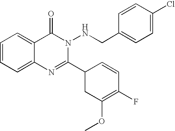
C1=CC=C2C(=C1)C(=O)N(NCC1=CC=C(Cl)C=C1)C(C1CC(OC)=C(F)C=C1)=N2
